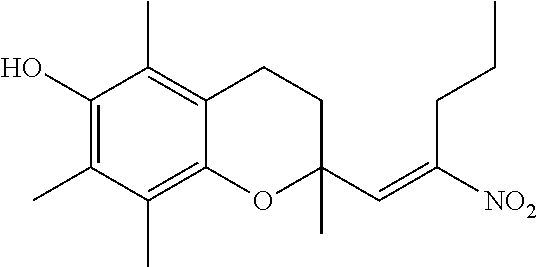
OC1=C(C)C(C)=C2C(=C1C)CCC(C)(C=C(CCC)[NO2])O2
